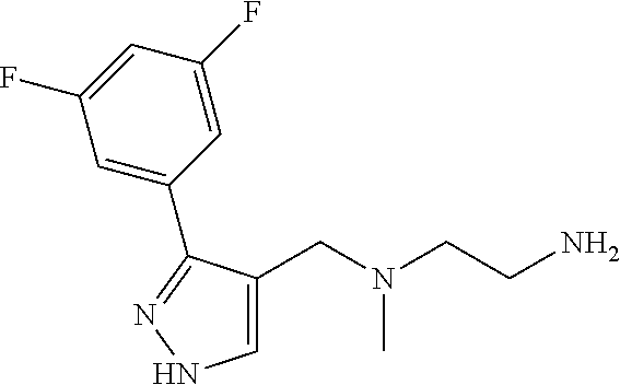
C1=C(CN(CCN)C)C(C2=CC(F)=CC(F)=C2)=NN1
